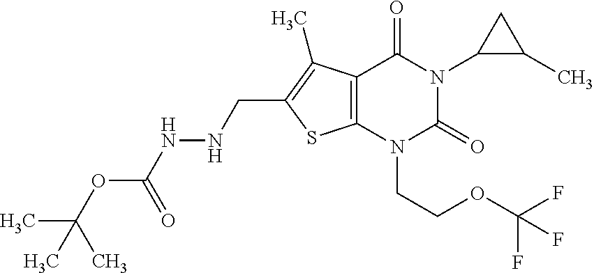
C12=C(N(CCOC(F)(F)F)C(=O)N(C3C(C)C3)C1=O)SC(CNNC(OC(C)(C)C)=O)=C2C
